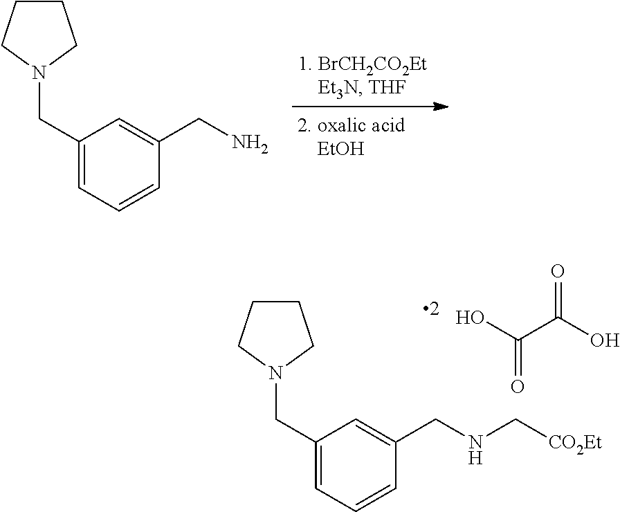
OC(C(O)=O)=O.C1(CN2CCCC2)=CC=CC(CNC[CO2Et])=C1.C1(CN2CCCC2)=CC=CC(CN)=C1
